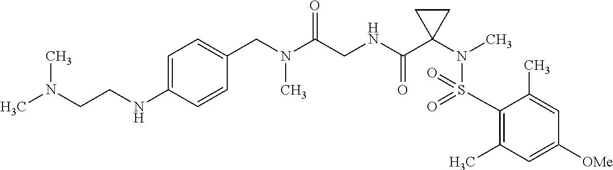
C1(NCCN(C)C)=CC=C(CN(C(CNC(C2(N(C)S(C3=C(C)C=C([OMe])C=C3C)(=O)=O)CC2)=O)=O)C)C=C1
